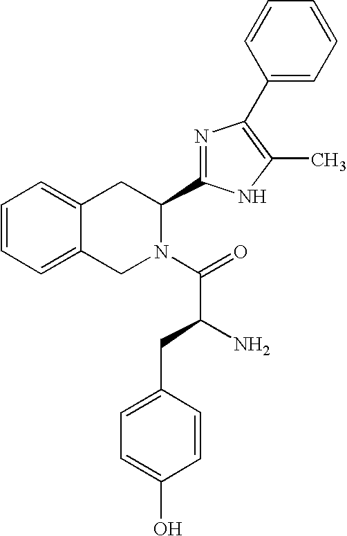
C1=CC=C2C(=C1)CC(C1=NC(C3=CC=CC=C3)=C(C)N1)N(C(=O)C(N)CC1=CC=C(O)C=C1)C2
